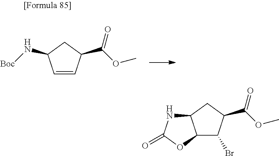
C1=CC(C(OC)=O)CC1N[Boc].C12C(Br)C(C(OC)=O)CC1NC(=O)O2
